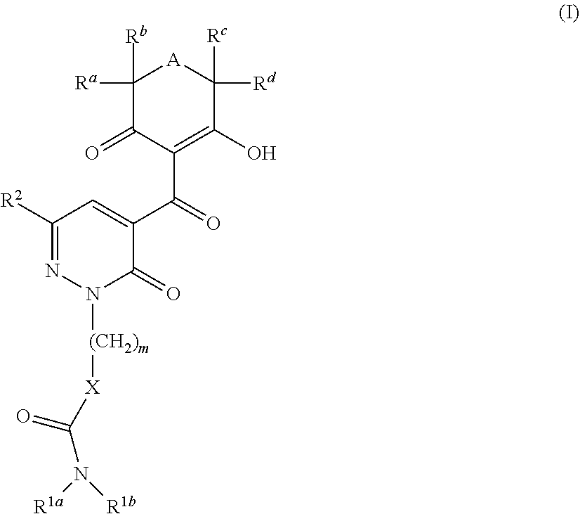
C1([Ra])([Rb])C(=O)C(C(=O)C2=CC([R2])=NN([(CH2)m][X]C(N([R1a])[R1b])=O)C2=O)=C(O)C([Rc])([Rd])[A]1
